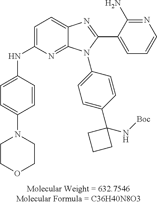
C1=C(NC2=CC=C(N3CCOCC3)C=C2)N=C2C(=C1)N=C(C1=CC=CN=C1N)N2C1=CC=C(C2(N[Boc])CCC2)C=C1
